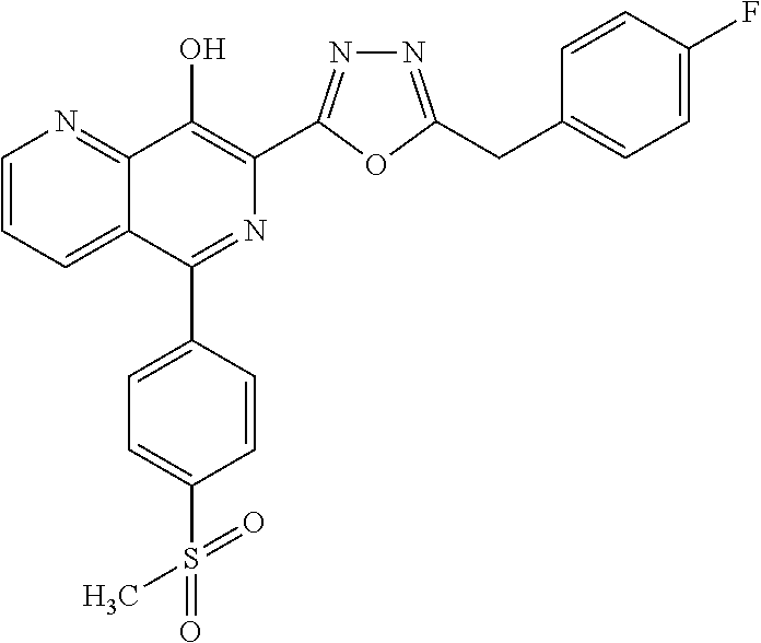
C1=CC=C2C(=N1)C(O)=C(C1=NN=C(CC3=CC=C(F)C=C3)O1)N=C2C1=CC=C(S(C)(=O)=O)C=C1
